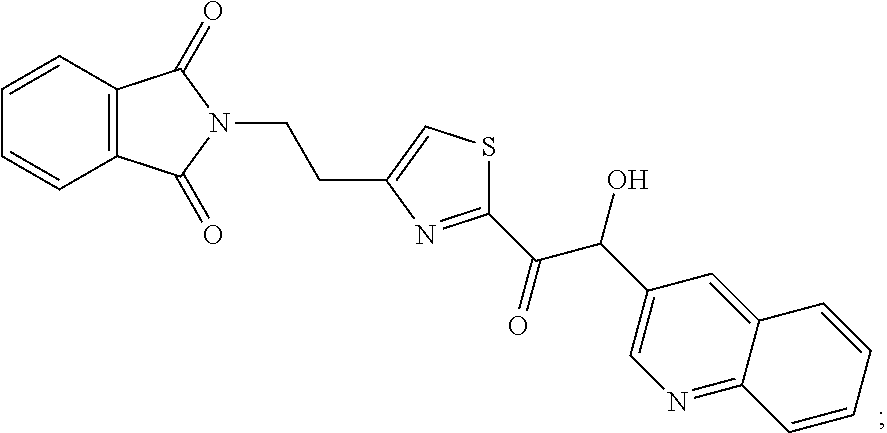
C12=C(C=CC=C1)C(=O)N(CCC1=CSC(C(C(C3=CN=C4C(=C3)C=CC=C4)O)=O)=N1)C2=O
